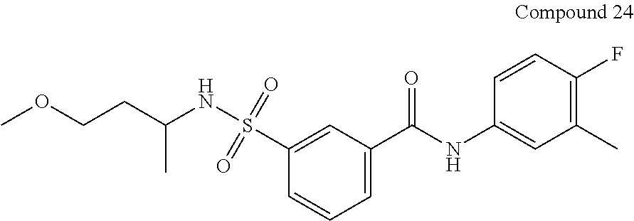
C1=CC=C(C(NC2=CC(C)=C(F)C=C2)=O)C=C1S(NC(CCOC)C)(=O)=O
